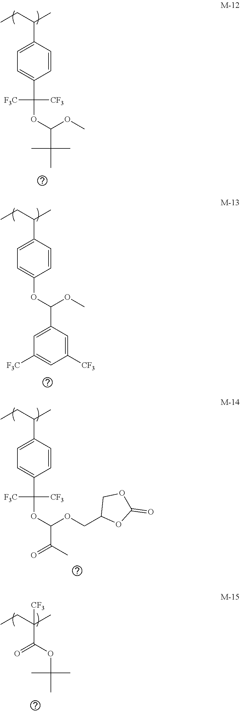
C1(C(CC)C)=CC=C(C(OC(C(C)(C)C)OC)([CF3])[F3C])C=C1.C1(C(CC)C)=CC=C(OC(C2=CC([F3C])=CC([CF3])=C2)OC)C=C1.C1(C(CC)C)=CC=C(C(OC(C(C)=O)OCC2OC(=O)OC2)([CF3])[F3C])C=C1.O(C(=O)C(CC)(C)[CF3])C(C)(C)C
